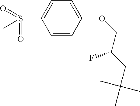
C1=C(S(=O)(=O)C)C=CC(OCC(CC(C)(C)C)F)=C1
